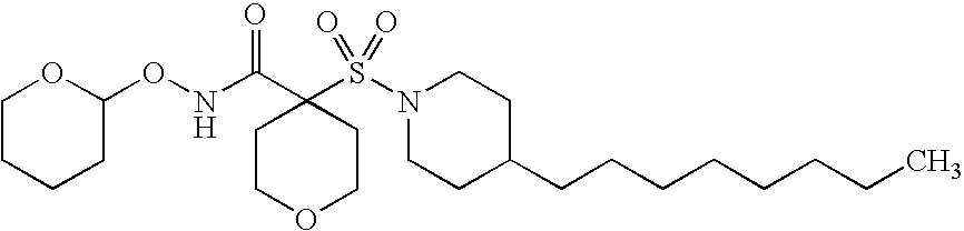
C1COCCC1(C(NOC1CCCCO1)=O)S(N1CCC(CCCCCCCC)CC1)(=O)=O
